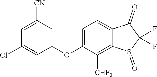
C1(Cl)=CC(OC2=CC=C3C(=C2[CHF2])S(=O)C(F)(F)C3=O)=CC([CN])=C1
